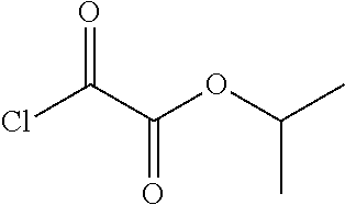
ClC(C(OC(C)C)=O)=O
